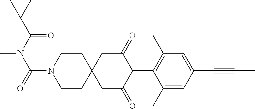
C1CN(C(=O)N(C(C(C)(C)C)=O)C)CCC12CC(=O)C(C1=C(C)C=C(C#CC)C=C1C)C(=O)C2
